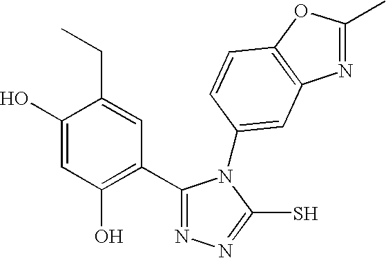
C1(C2=C(O)C=C(O)C(CC)=C2)=NN=C(S)N1C1=CC2=C(OC(C)=N2)C=C1
